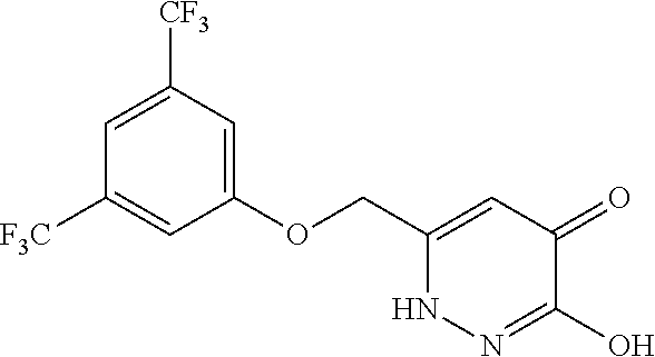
C1(OCC2=CC(=O)C(O)=NN2)=CC([CF3])=CC([F3C])=C1
